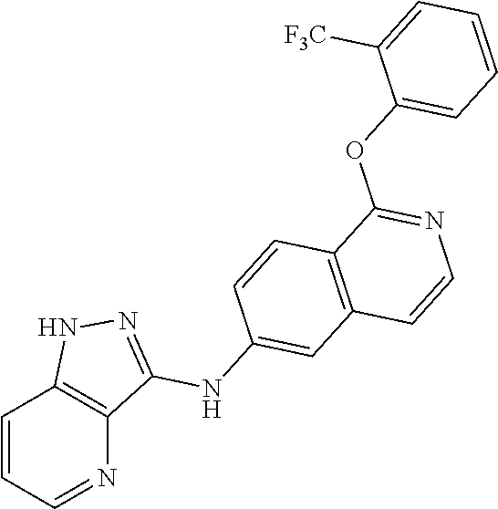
C1=CC=NC2=C1NN=C2NC1=CC2=C(C=C1)C(OC1=CC=CC=C1[F3C])=NC=C2
